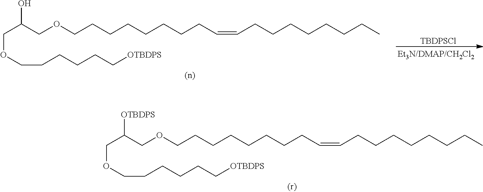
C(C(O)COCCCCCCCCC=CCCCCCCCC)OCCCCCC[OTBDPS].[TBDPSCl].C(C([OTBDPS])COCCCCCCCCC=CCCCCCCCC)OCCCCCC[OTBDPS]
